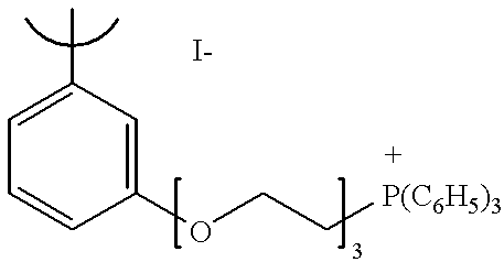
C1=C(C)C=C(OCC[P(C6H5)3])C=C1
